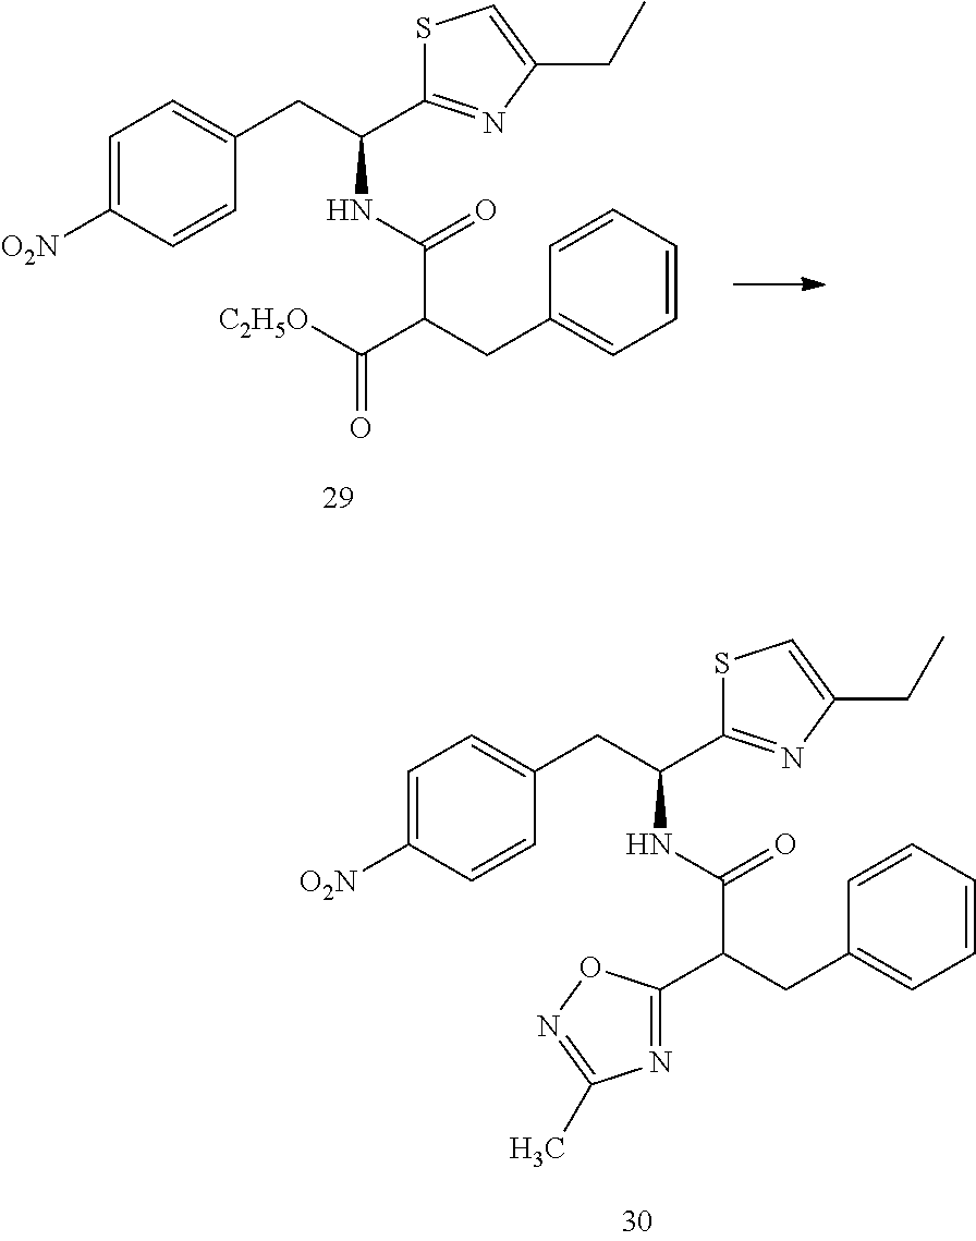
C1=C([O2N])C=CC(CC(C2=NC(CC)=CS2)NC(C(CC2=CC=CC=C2)C([C2H5O])=O)=O)=C1.C1=C([O2N])C=CC(CC(C2=NC(CC)=CS2)NC(C(CC2=CC=CC=C2)C2=NC(C)=NO2)=O)=C1
